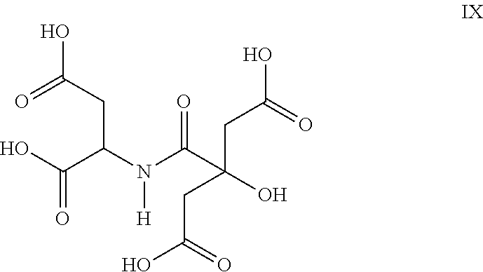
OC(=O)CC(CC(O)=O)(O)C(=O)N(C(CC(=O)O)C(O)=O)[H]
